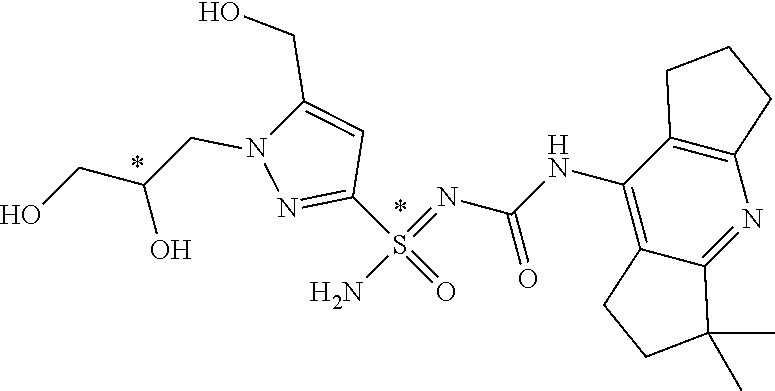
C1(NC(=O)N=S(N)(C2=NN(CC(CO)O)C(CO)=C2)=O)=C2C(=NC3=C1CCC3)C(C)(C)CC2
